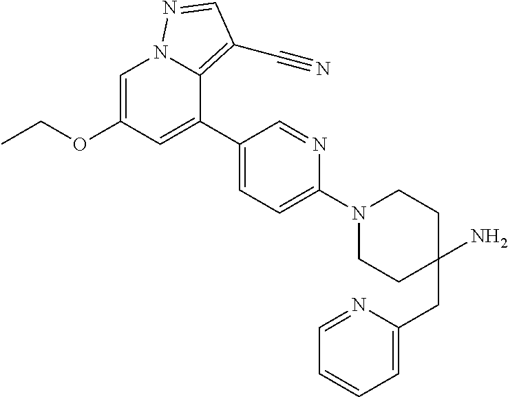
C1=C(OCC)C=C(C2=CC=C(N3CCC(N)(CC4=CC=CC=N4)CC3)N=C2)C2=C(C#N)C=NN12
